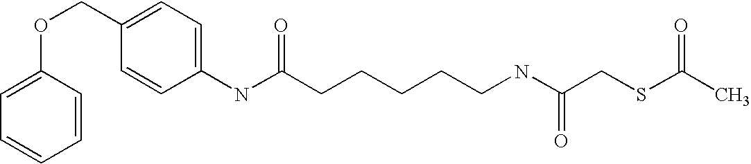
C1(COC2=CC=CC=C2)=CC=C(NC(CCCCCNC(CSC(C)=O)=O)=O)C=C1
